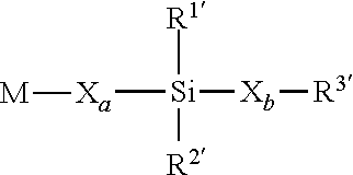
[Xa]([Si]([Xb][R3])([R1])[R2])[M]
